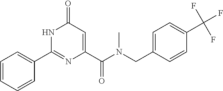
C1=CC=CC(C2=NC(C(=O)N(CC3=CC=C(C(F)(F)F)C=C3)C)=CC(=O)N2)=C1
